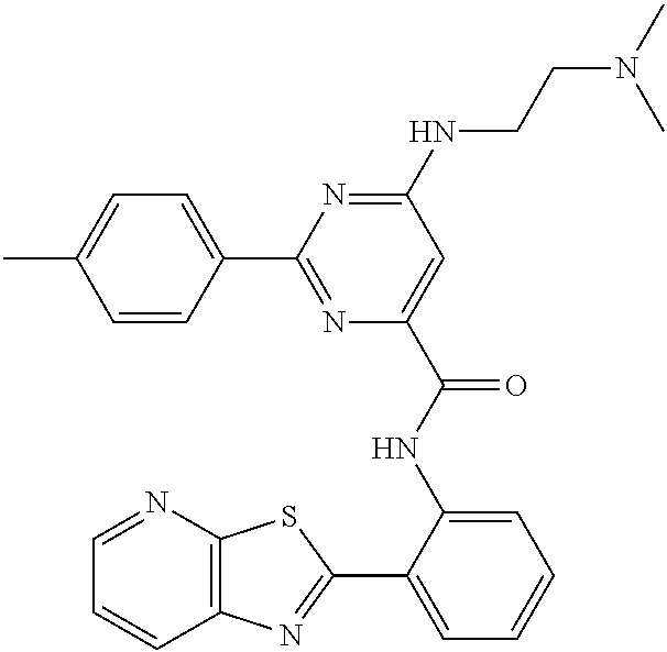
C1=NC2=C(C=C1)N=C(C1=CC=CC=C1NC(=O)C1=CC(NCCN(C)C)=NC(C3=CC=C(C)C=C3)=N1)S2
